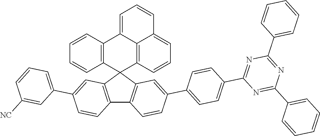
C12=C(C3(C4=C1C=CC(C1=CC=C(C5=NC(C6=CC=CC=C6)=NC(C6=CC=CC=C6)=N5)C=C1)=C4)C1=C4C(=CC=CC4=CC=C1)C1=C3C=CC=C1)C=C(C1=CC=CC([NC])=C1)C=C2
